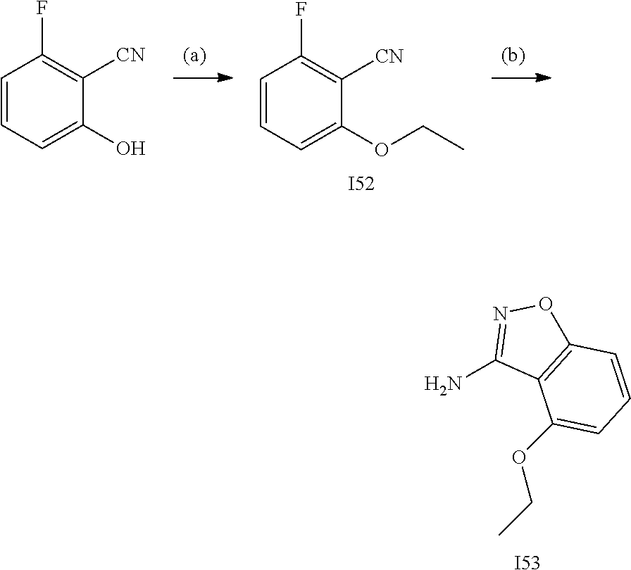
[I52].C1=CC=C(OCC)C([CN])=C1F.C1=CC=C(O)C([CN])=C1F.[I53].C1(N)=NOC2=C1C(OCC)=CC=C2
